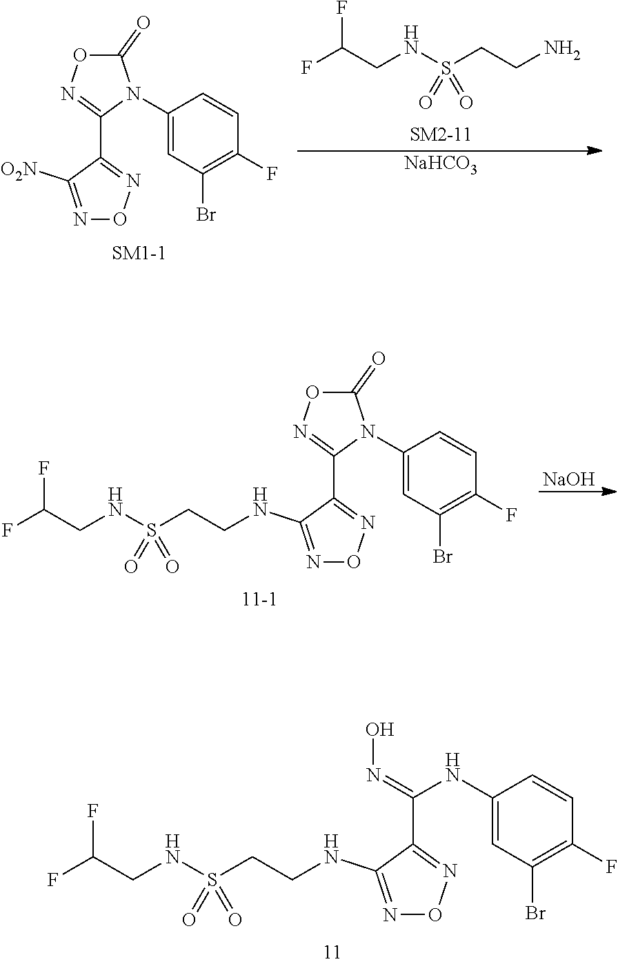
[NaHCO3].N(S(CCN)(=O)=O)CC(F)F.C1(=O)ON=C(C2=NON=C2[O2N])N1C1=CC(Br)=C(F)C=C1.[NaOH].C1(=O)ON=C(C2=NON=C2NCCS(NCC(F)F)(=O)=O)N1C1=CC(Br)=C(F)C=C1.C(C1=NON=C1NCCS(NCC(F)F)(=O)=O)(=NO)NC1=CC(Br)=C(F)C=C1
